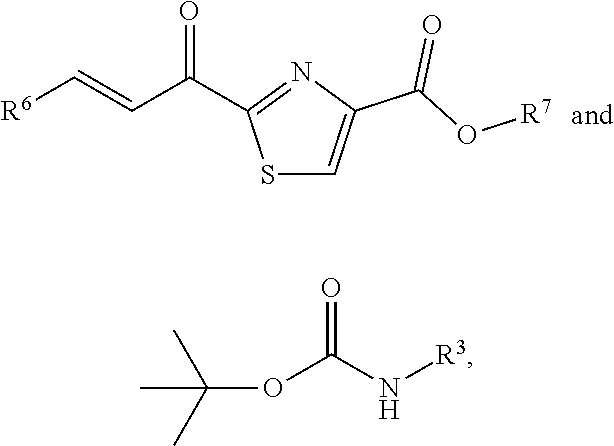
S1C=C(C(O[R7])=O)N=C1C(C=C[R6])=O.O(C(N[R3])=O)C(C)(C)C
